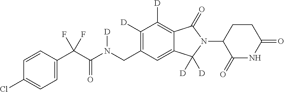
C1=CC(C(C(N(CC2=C([D])C([D])=C3C(=C2)C([D])([D])N(C2C(=O)NC(=O)CC2)C3=O)[D])=O)(F)F)=CC=C1Cl
